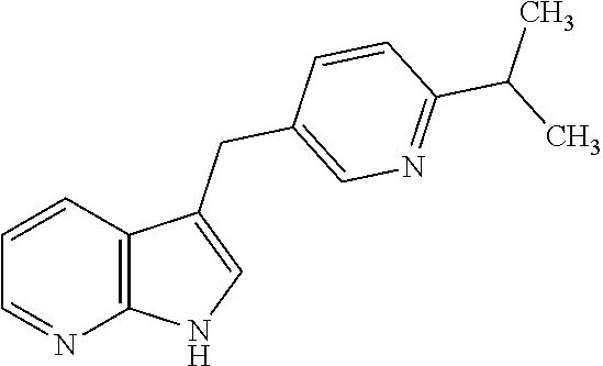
C1=CC2=C(N=C1)NC=C2CC1=CN=C(C(C)C)C=C1
